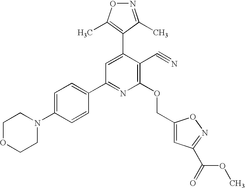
C1=C(N2CCOCC2)C=CC(C2=NC(OCC3=CC(C(=O)OC)=NO3)=C(C#N)C(C3=C(C)ON=C3C)=C2)=C1
